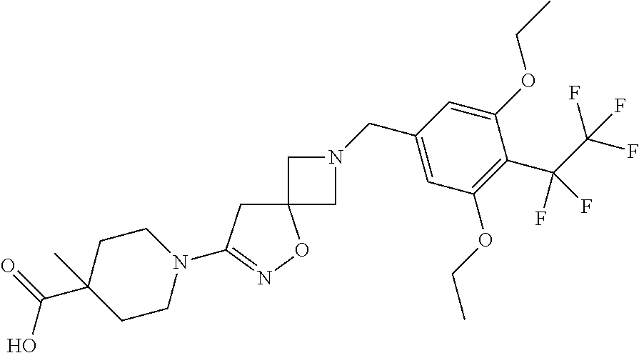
C12(CN(CC3=CC(OCC)=C(C(C(F)(F)F)(F)F)C(OCC)=C3)C1)CC(N1CCC(C(=O)O)(C)CC1)=NO2
